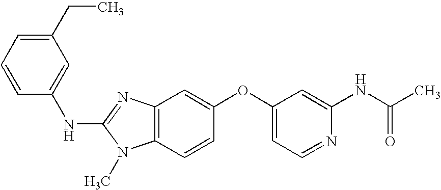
C1(CC)=CC=CC(NC2=NC3=C(N2C)C=CC(OC2=CC=NC(NC(C)=O)=C2)=C3)=C1
